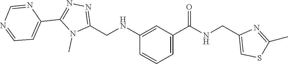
C1(NCC2=NN=C(C3=CC=NC=N3)N2C)=CC(C(NCC2=CSC(C)=N2)=O)=CC=C1
